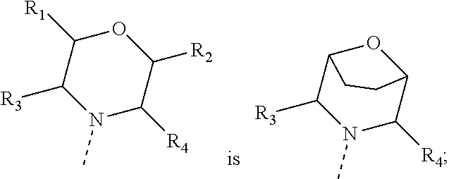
C1([R3])N(C)C([R4])C([R2])OC1[R1].C1([R3])N(C)C([R4])C2OC1CC2
